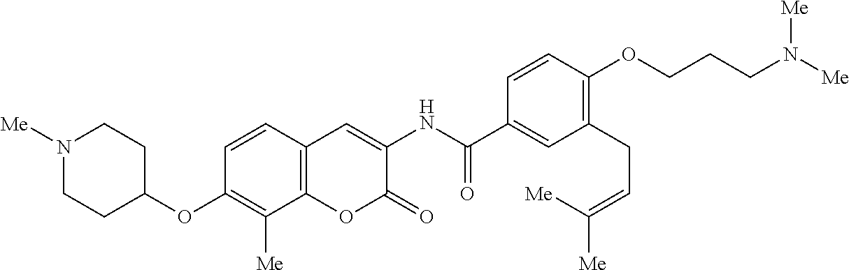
N1([Me])CCC(OC2=C([Me])C3=C(C=C2)C=C(NC(C2=CC(CC=C([Me])[Me])=C(OCCCN([Me])[Me])C=C2)=O)C(=O)O3)CC1
